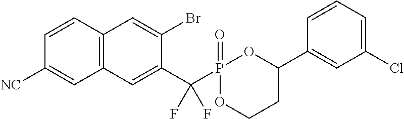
C1=CC2=C(C=C1[NC])C=C(C(P1(=O)OC(C3=CC(Cl)=CC=C3)CCO1)(F)F)C(Br)=C2
